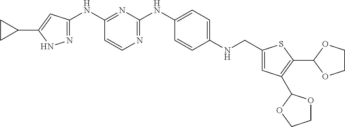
C1(NC2=NNC(C3CC3)=C2)=NC(NC2=CC=C(NCC3=CC(C4OCCO4)=C(C4OCCO4)S3)C=C2)=NC=C1
